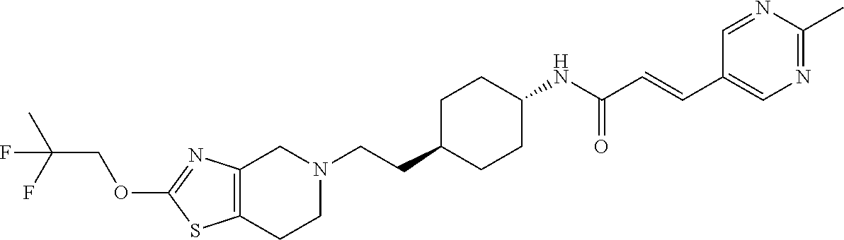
C12=C(CCN(CCC3CCC(NC(C=CC4=CN=C(C)N=C4)=O)CC3)C1)SC(OCC(C)(F)F)=N2
